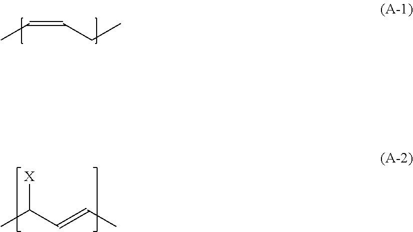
C(CC)=CC.CC(C=CC)[X]
